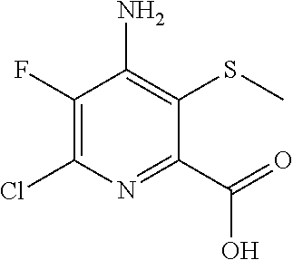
C1(F)=C(Cl)N=C(C(=O)O)C(SC)=C1N
